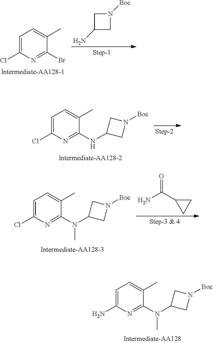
C1=C(N)N=C(N(C2CN([Boc])C2)C)C(C)=C1.C1=C(Cl)N=C(Br)C(C)=C1.C1C(N)CN1[Boc].C1=C(Cl)N=C(NC2CN([Boc])C2)C(C)=C1.C1=C(Cl)N=C(N(C2CN([Boc])C2)C)C(C)=C1.NC(C1CC1)=O
